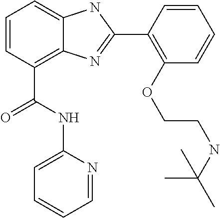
C1=CC(C(NC2=CC=CC=N2)=O)=C2C(=C1)NC(C1=C(OCCNC(C)(C)C)C=CC=C1)=N2
